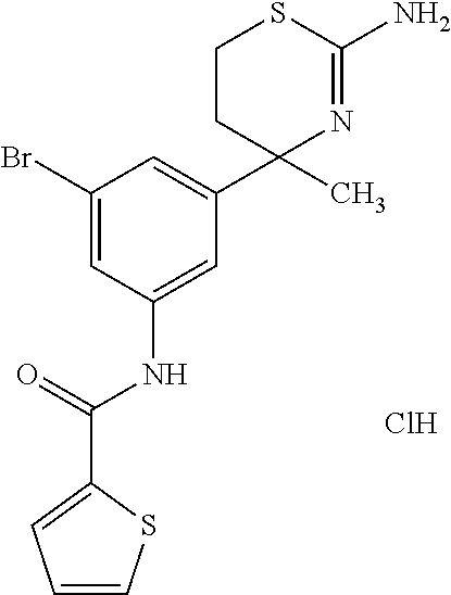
C1CC(C)(C2=CC(Br)=CC(NC(C3=CC=CS3)=O)=C2)N=C(N)S1.Cl
